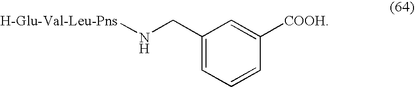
C1=CC([COOH])=CC(CN[H-Glu-Val-Leu-Pns])=C1
